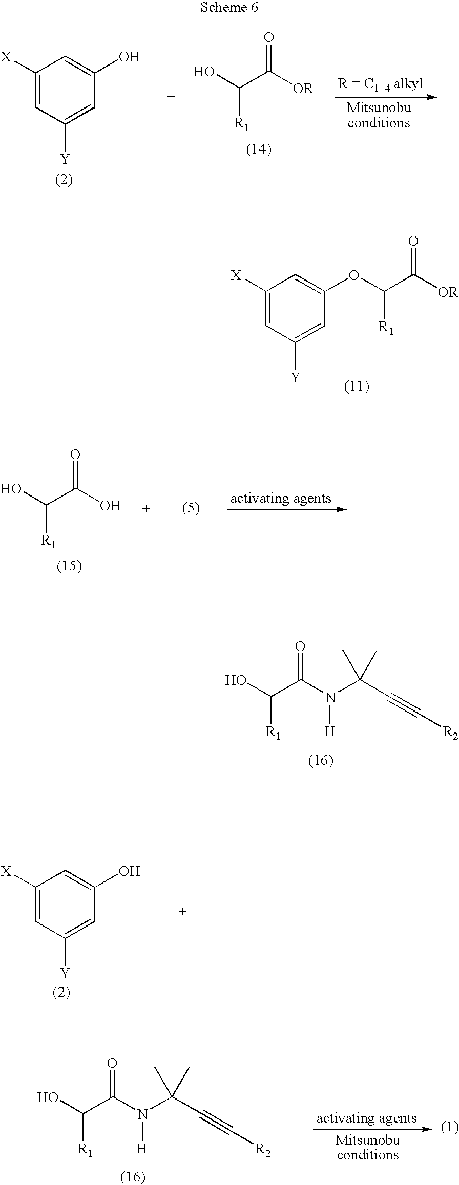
C1([X])=CC([Y])=CC(O)=C1.OC(C([OR])=O)[R1].C1([X])=CC([Y])=CC(OC(C([OR])=O)[R1])=C1.OC(C(O)=O)[R1].OC(C(N(C(C#C[R2])(C)C)[H])=O)[R1].C1([X])=CC([Y])=CC(O)=C1.OC(C(N(C(C#C[R2])(C)C)[H])=O)[R1]
